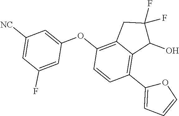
C1(O)C(F)(F)CC2=C(OC3=CC([NC])=CC(F)=C3)C=CC(C3=CC=CO3)=C12
